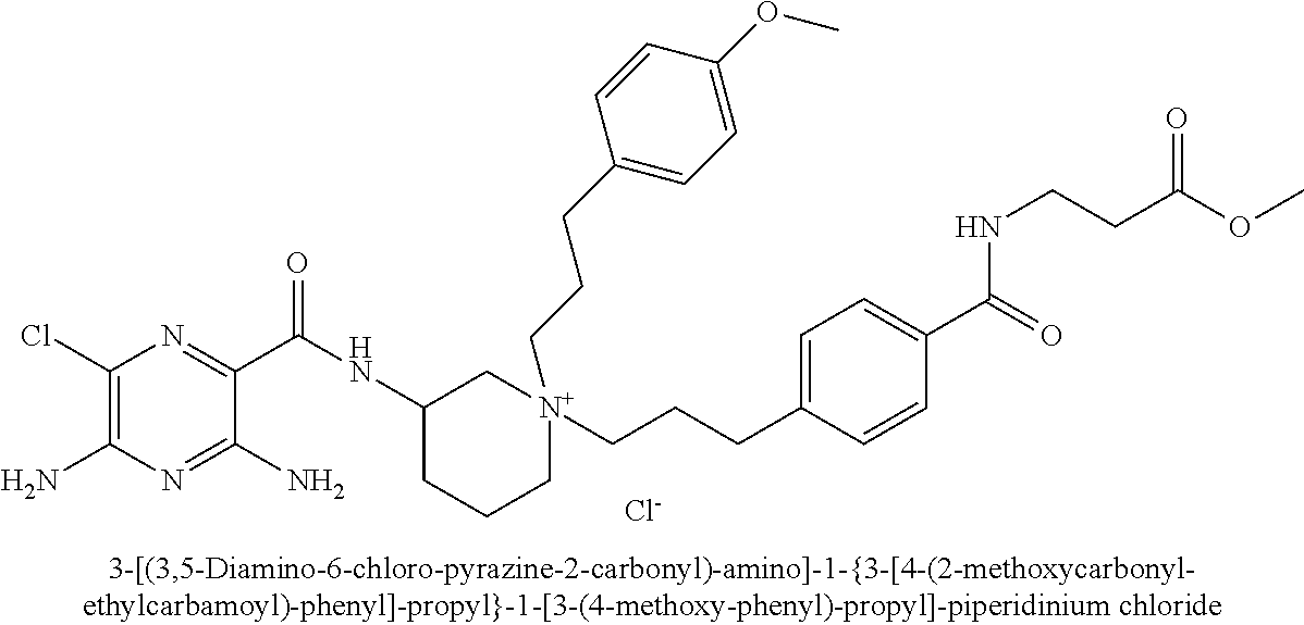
C1(Cl)=C(N)N=C(N)C(C(=O)NC2CCC[N+](CCCC3=CC=C(OC)C=C3)(CCCC3=CC=C(C(=O)NCCC(OC)=O)C=C3)C2)=N1.[Cl-]
